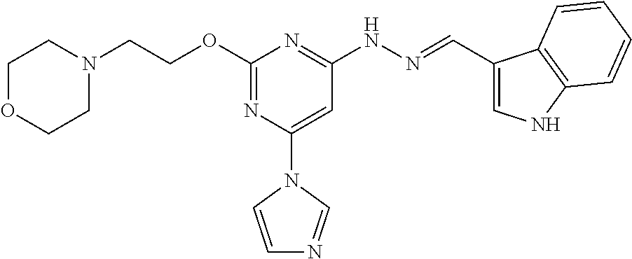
N1(CCOC2=NC(N3C=CN=C3)=CC(NN=CC3=CNC4=C3C=CC=C4)=N2)CCOCC1
